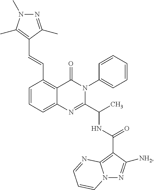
C1(C=CC2=C(C)N(C)N=C2C)=C2C(=CC=C1)N=C(C(C)NC(C1=C3N(N=C1[NH2])C=CC=N3)=O)N(C1=CC=CC=C1)C2=O
